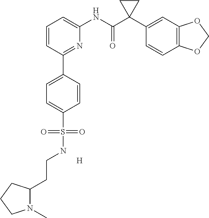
C1=CC(C2=CC=C(S(NCCC3N(C)CCC3)(=O)=O)C=C2)=NC(NC(C2(C3=CC4=C(C=C3)OCO4)CC2)=O)=C1.[H]
